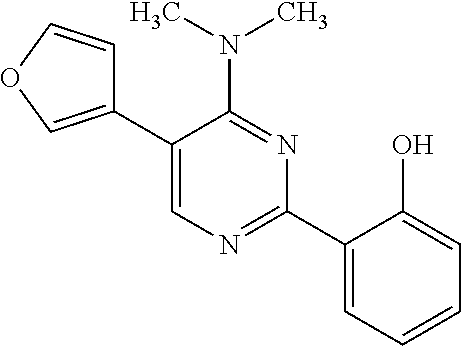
C1(C2=CN=C(C3=CC=CC=C3O)N=C2N(C)C)=COC=C1
